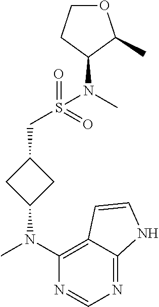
CN(C1=C2C(=NC=N1)NC=C2)C1CC(CS(N(C)C2CCOC2C)(=O)=O)C1
